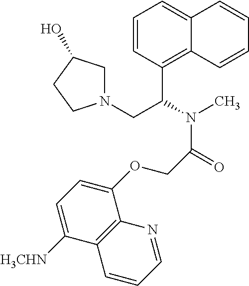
C1=CC(C(N(C)C(=O)COC2=CC=C([H3CHN])C3=C2N=CC=C3)CN2CC(O)CC2)=C2C(=C1)C=CC=C2
